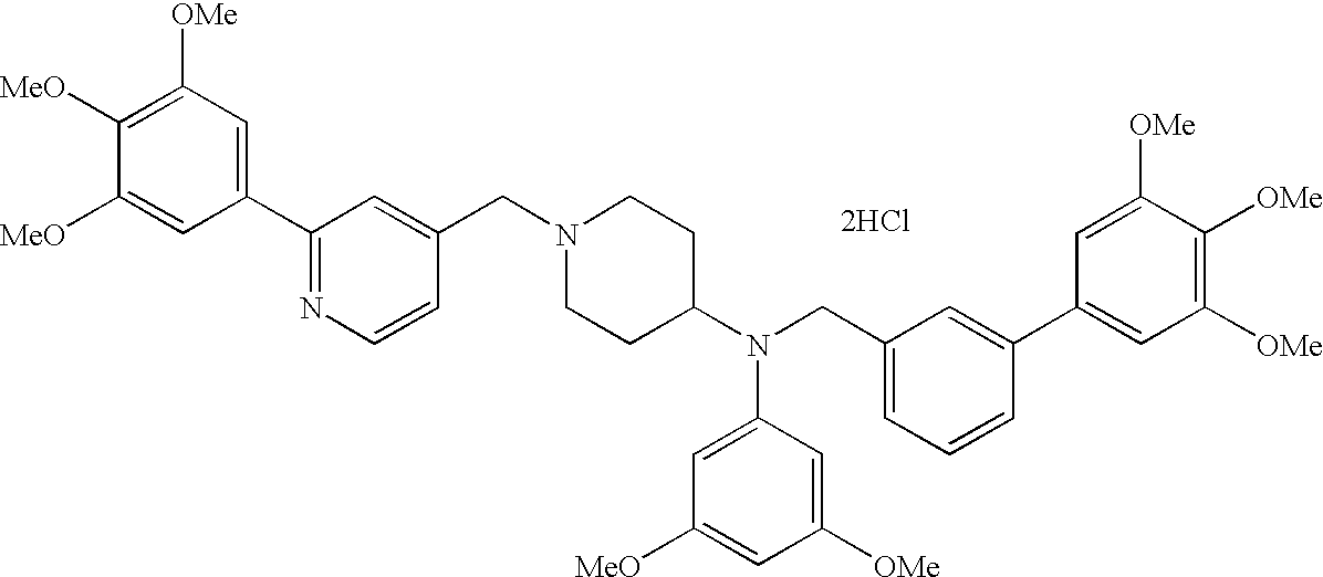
C1([OMe])=C([MeO])C([MeO])=CC(C2=NC=CC(CN3CCC(N(CC4=CC=CC(C5=CC([OMe])=C([OMe])C([OMe])=C5)=C4)C4=CC([MeO])=CC([OMe])=C4)CC3)=C2)=C1.[2HCl]
